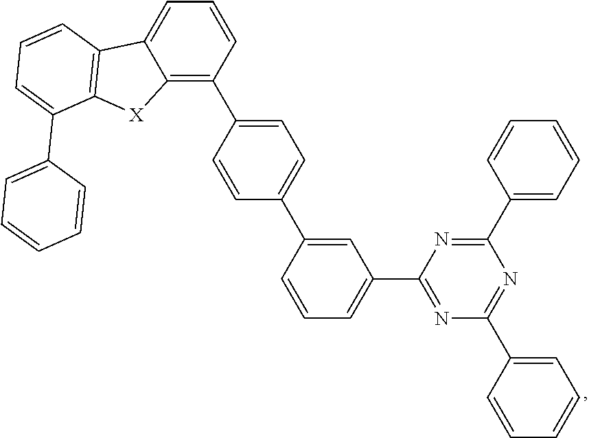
C12=C(C3=CC=C(C4=CC(C5=NC(C6=CC=CC=C6)=NC(C6=CC=CC=C6)=N5)=CC=C4)C=C3)C=CC=C1C1=C([X]2)C(C2=CC=CC=C2)=CC=C1
